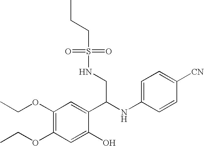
C1(OCC)=C(OCC)C=C(O)C(C(CNS(=O)(=O)CCC)NC2=CC=C([CN])C=C2)=C1
